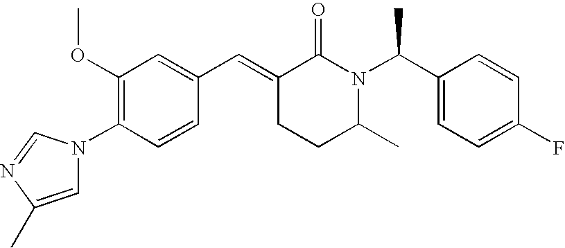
C1=CC(N2C=C(C)N=C2)=C(OC)C=C1C=C1CCC(C)N(C(C2=CC=C(F)C=C2)C)C1=O
